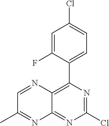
C12=C(C3=CC=C(Cl)C=C3F)N=C(Cl)N=C1N=C(C)C=N2
